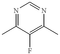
N1=C(C)C(F)=C(C)N=C1
